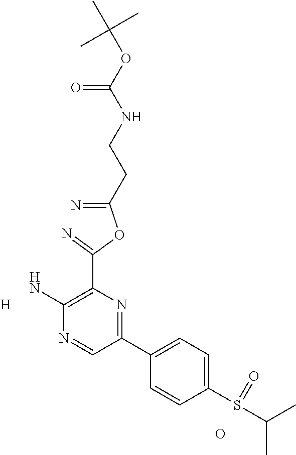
[H].C(=N)(OC(=N)C1=C(N)N=CC(C2=CC=C(S(C(C)C)=O)C=C2)=N1)CCNC(OC(C)(C)C)=O.O
